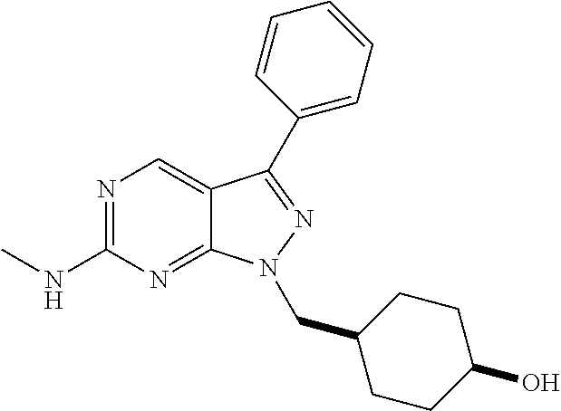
N1=C(NC)N=C2C(=C1)C(C1=CC=CC=C1)=NN2CC1CCC(O)CC1
